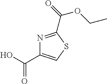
N1=C(C(OCC)=O)SC=C1C(O)=O
